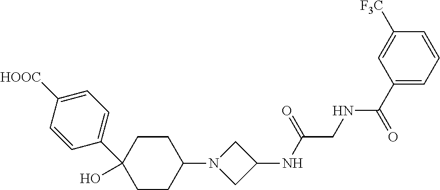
C1(O)(C2=CC=C([HOOC])C=C2)CCC(N2CC(NC(CNC(=O)C3=CC=CC([F3C])=C3)=O)C2)CC1
